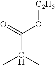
CC(C)C(O[C2H5])=O
